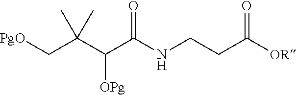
C(C(C(C(NCCC([OR])=O)=O)[OPg])(C)C)[PgO]
